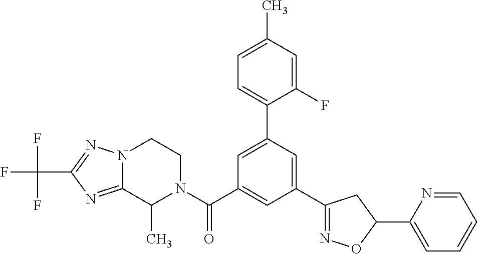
N1(C(C2=CC(C3=NOC(C4=CC=CC=N4)C3)=CC(C3=CC=C(C)C=C3F)=C2)=O)CCN2C(=NC(C(F)(F)F)=N2)C1C
